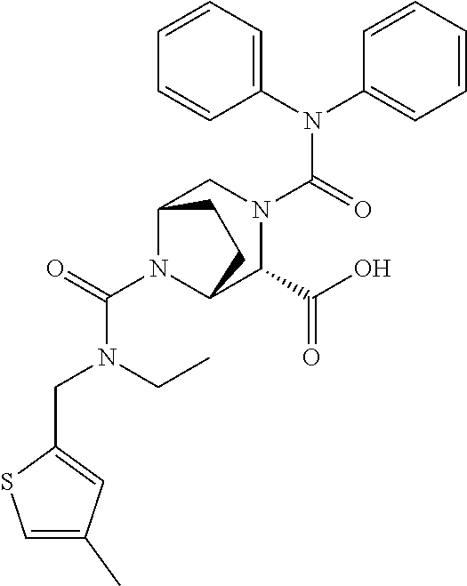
C(N1C2C(C(O)=O)N(C(N(C3=CC=CC=C3)C3=CC=CC=C3)=O)CC1CC2)(=O)N(CC1=CC(C)=CS1)CC
